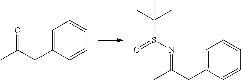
C1=C(CC(C)=O)C=CC=C1.C1=C(CC(C)=NS(C(C)(C)C)=O)C=CC=C1
